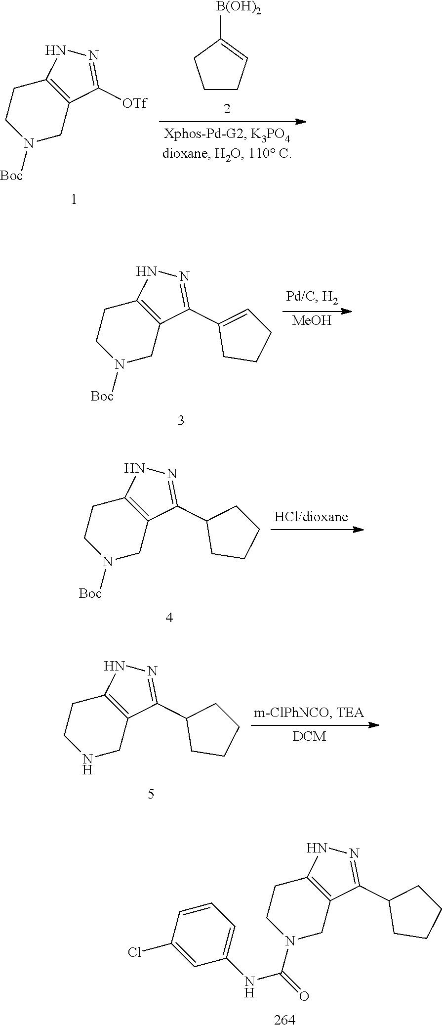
C12=C(CN(C(=O)NC3=CC=CC(Cl)=C3)CC1)C(C1CCCC1)=NN2.C12=C(CN([Boc])CC1)C([OTf])=NN2.C1CC=C([B(OH)2])C1.C12=C(CN([Boc])CC1)C(C1=CCCC1)=NN2.[MeOH].C12=C(CN([Boc])CC1)C(C1CCCC1)=NN2.C12=C(CNCC1)C(C1CCCC1)=NN2
